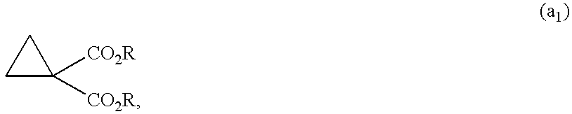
C1CC1([CO2R])[CO2R]
